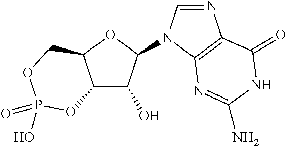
C12C(O)C(N3C=NC4=C3N=C(N)NC4=O)OC1COP(=O)(O)O2
